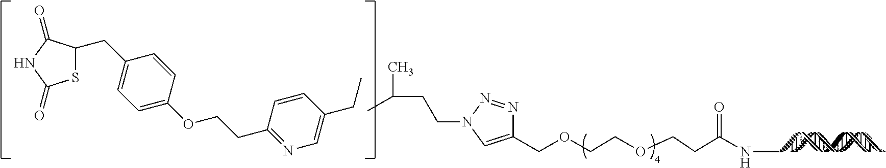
C1(COCCOCCC(NC)=O)=CN(CCC(C)C)N=N1.S1C(CC2=CC=C(OCCC3=NC=C(CC)C=C3)C=C2)C(=O)NC1=O
